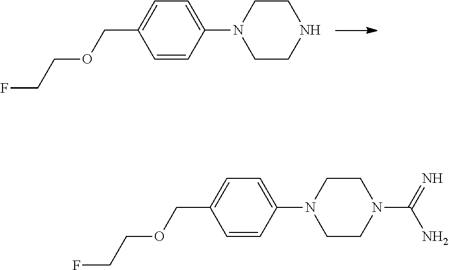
C1=CC(N2CCNCC2)=CC=C1COCCF.C1=CC(N2CCN(C(N)=N)CC2)=CC=C1COCCF
